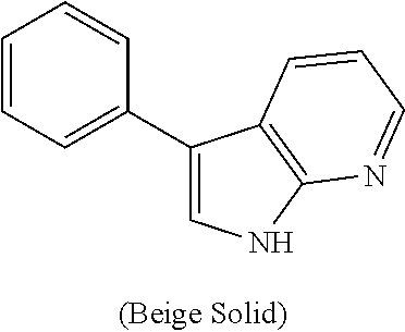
C1=CC=C(C2=CNC3=C2C=CC=N3)C=C1
